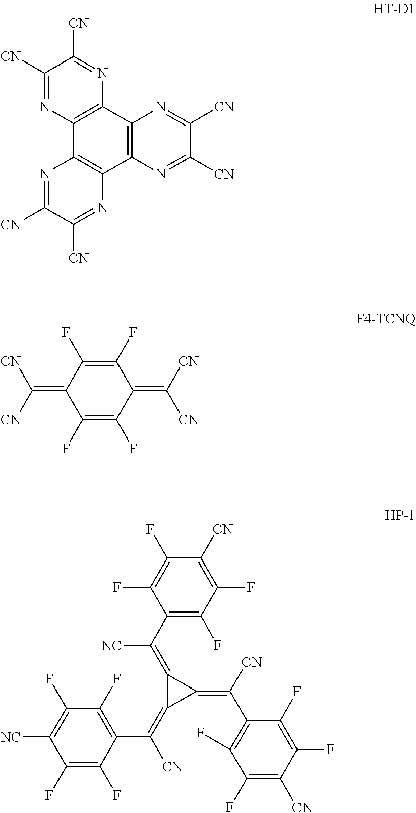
C1([CN])=NC2=C(N=C1[CN])C1=C(C3=C2N=C([CN])C([CN])=N3)N=C([CN])C([CN])=N1.C1(F)=C(F)C(=C([CN])[CN])C(F)=C(F)C1=C([CN])[CN].C1(F)=C(F)C(C([CN])=C2C(=C([CN])C3=C(F)C(F)=C([CN])C(F)=C3F)C2=C(C2=C(F)C(F)=C([CN])C(F)=C2F)[NC])=C(F)C(F)=C1[NC]
